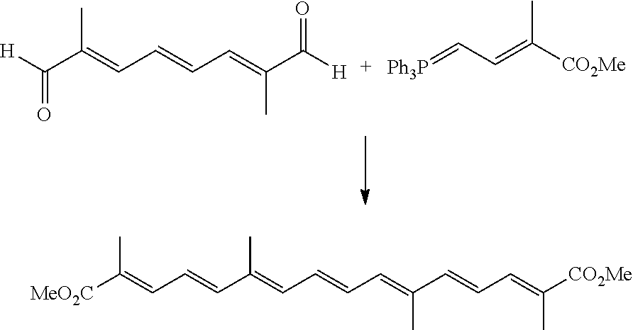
C(C(=CC=CC=C(C([H])=O)C)C)([H])=O.[Ph3P]=CC=C([CO2Me])C.[MeO2C]C(=CC=CC(=CC=CC=C(C=CC=C([CO2Me])C)C)C)C
